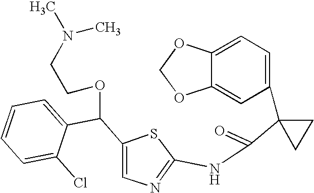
C1=C2C(=CC(C3(C(=O)NC4=NC=C(C(OCCN(C)C)C5=CC=CC=C5Cl)S4)CC3)=C1)OCO2
